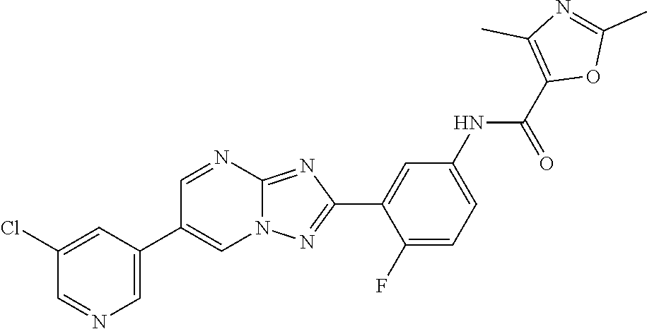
C1(F)=CC=C(NC(C2=C(C)N=C(C)O2)=O)C=C1C1=NN2C(=N1)N=CC(C1=CN=CC(Cl)=C1)=C2
